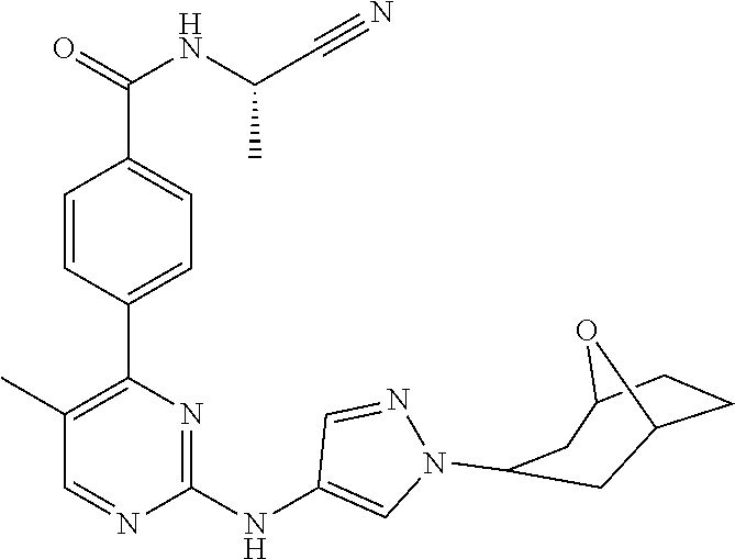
C1(C2=C(C)C=NC(NC3=CN(C4CC5CCC(C4)O5)N=C3)=N2)=CC=C(C(NC(C#N)C)=O)C=C1
